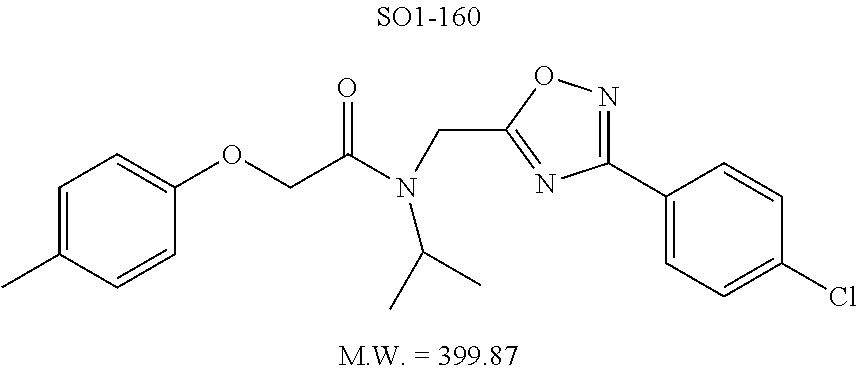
C1(OCC(N(CC2=NC(C3=CC=C(Cl)C=C3)=NO2)C(C)C)=O)=CC=C(C)C=C1
